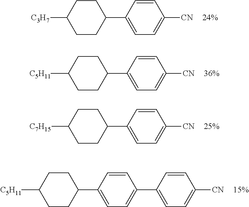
C1CC([C3H7])CCC1C1=CC=C([CN])C=C1.C1CC([C5H11])CCC1C1=CC=C([CN])C=C1.C1CC([C7H15])CCC1C1=CC=C([CN])C=C1.C1CC([C5H11])CCC1C1=CC=C(C2=CC=C([CN])C=C2)C=C1
